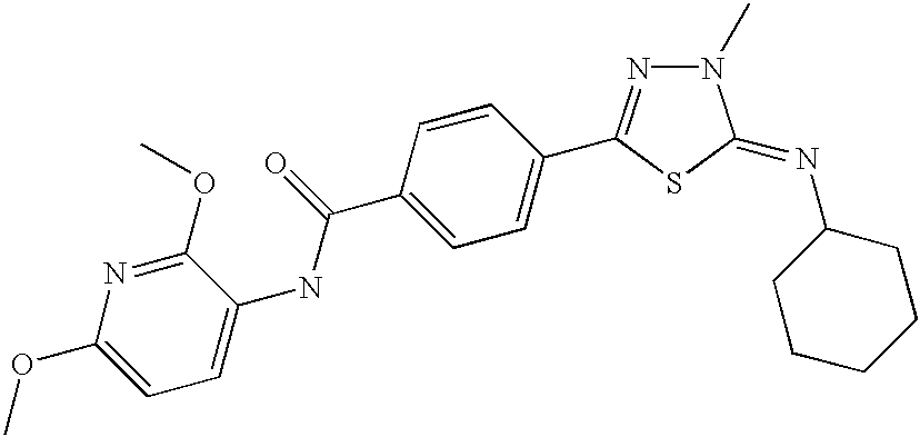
C1=C(C(=O)NC2=CC=C(OC)N=C2OC)C=CC(C2=NN(C)C(=NC3CCCCC3)S2)=C1
